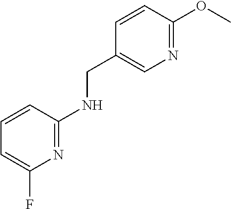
C1=CC(OC)=NC=C1CNC1=NC(F)=CC=C1
